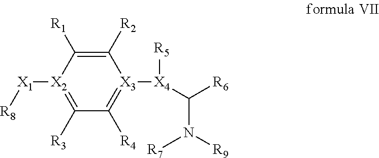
C1([R2])=C([R1])[X2]([X1][R8])=C([R3])C([R4])=[X3]1[X4](C([R6])N([R7])[R9])[R5]
